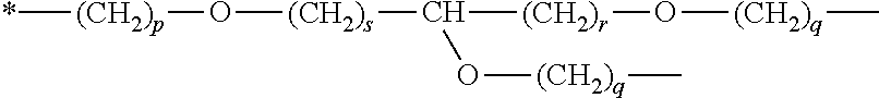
*[(CH2)p]O[(CH2)s]C([(CH2)r]O[(CH2)q]C)O[(CH2)q]C
